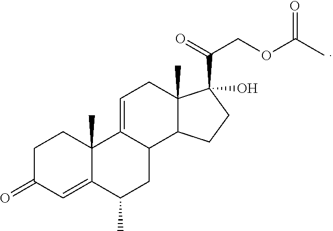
C1C(=O)C=C2C(C)(C1)C1=CCC3(C)C(C1CC2C)CCC3(C(=O)COC(C)=O)O
